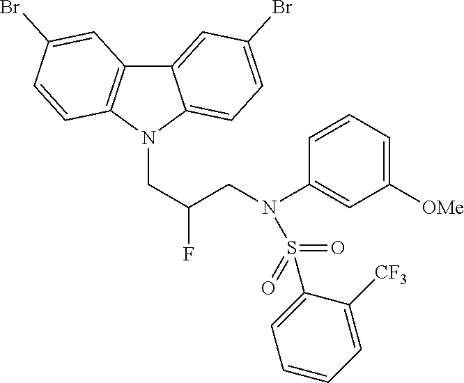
C12=CC(Br)=CC=C1N(CC(CN(C1=CC([OMe])=CC=C1)S(C1=CC=CC=C1[CF3])(=O)=O)F)C1=C2C=C(Br)C=C1
